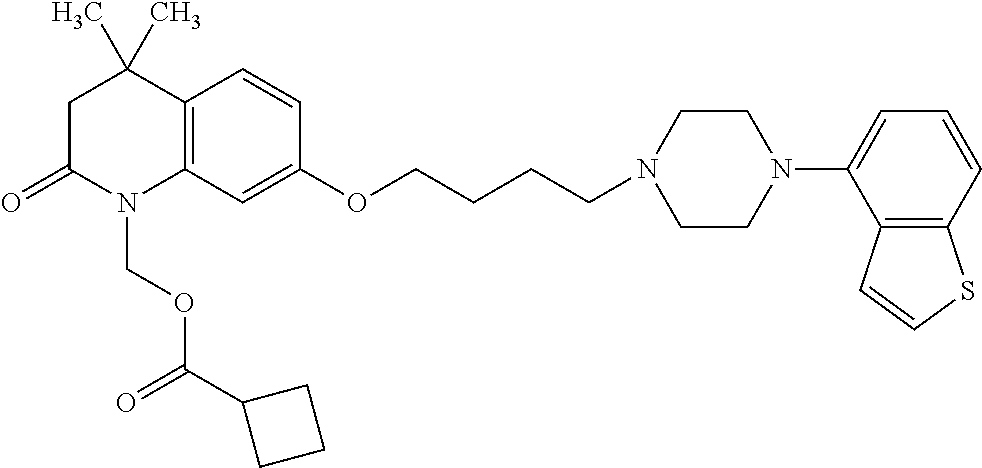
C1C(=O)N(COC(=O)C2CCC2)C2=C(C1(C)C)C=CC(OCCCCN1CCN(C3=CC=CC4=C3C=CS4)CC1)=C2
